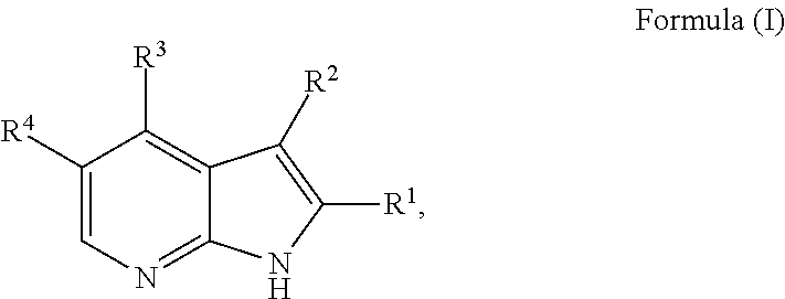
C1([R3])=C2C(=NC=C1[R4])NC([R1])=C2[R2]
